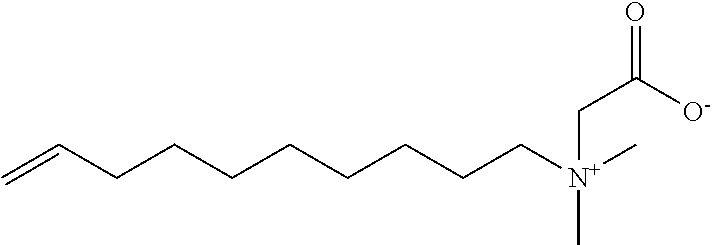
C(CCCCCC[N+](CC([O-])=O)(C)C)CC=C
